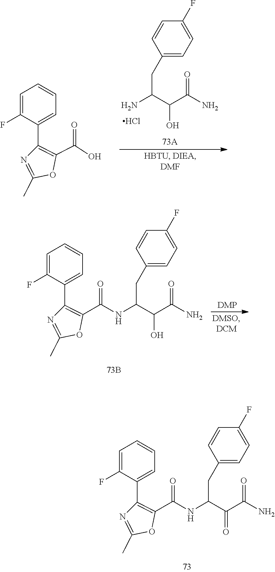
C(NC(C(=O)C(N)=O)CC1=CC=C(F)C=C1)(=O)C1=C(C2=CC=CC=C2F)N=C(C)O1.C1=C(F)C(C2=C(C(O)=O)OC(C)=N2)=CC=C1.C(C(C(C(=O)N)O)N)C1=CC=C(F)C=C1.Cl.C(NC(C(O)C(N)=O)CC1=CC=C(F)C=C1)(=O)C1=C(C2=CC=CC=C2F)N=C(C)O1
